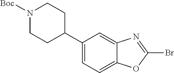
C1=C(C2CCN([Boc])CC2)C=C2C(=C1)OC(Br)=N2
